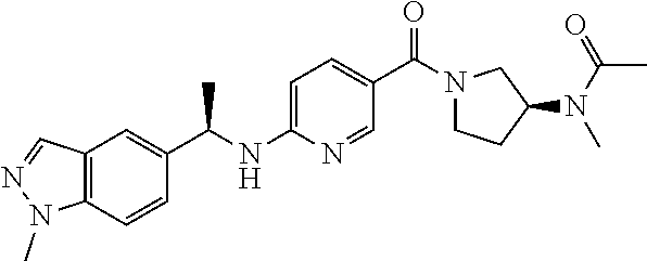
C1=C(NC(C2=CC3=C(C=C2)N(C)N=C3)C)N=CC(C(N2CCC(N(C(C)=O)C)C2)=O)=C1
